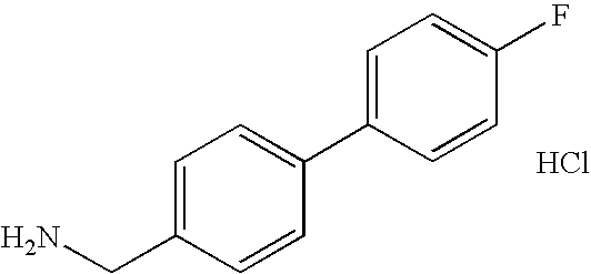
C1=C(CN)C=CC(C2=CC=C(F)C=C2)=C1.Cl
